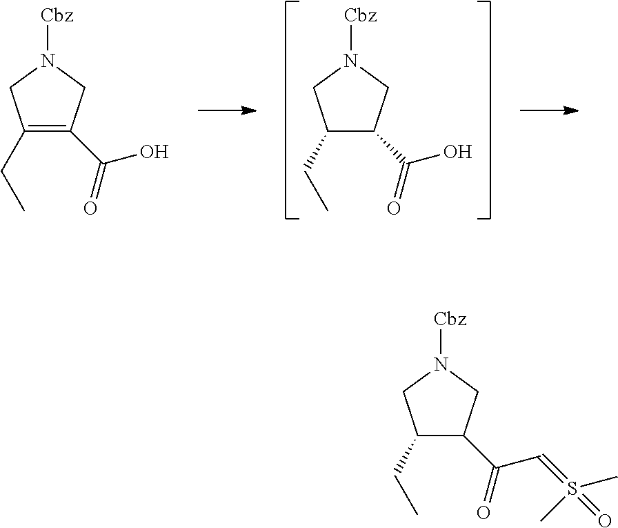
C1(C(=O)O)C(CC)CN([Cbz])C1.C1(C(=O)O)=C(CC)CN([Cbz])C1.C1(C(=O)C=S(=O)(C)C)C(CC)CN([Cbz])C1
